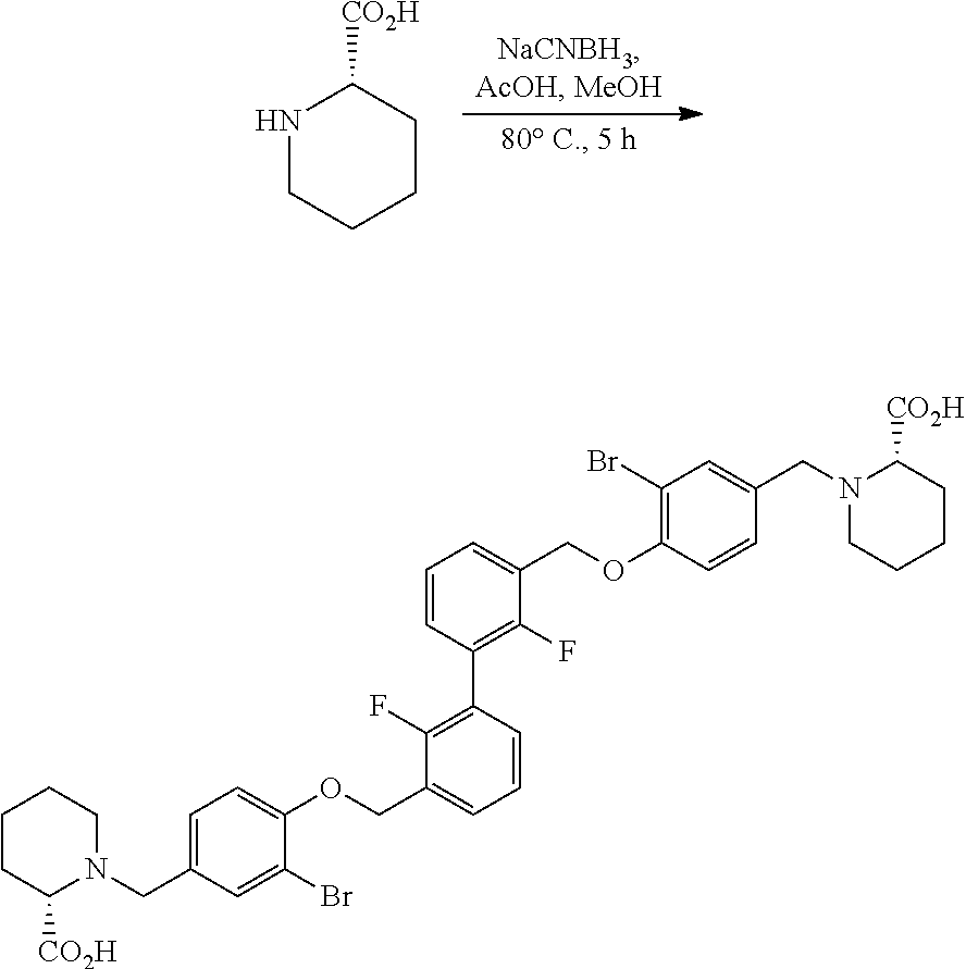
N1C([CO2H])CCCC1.C1=CC(C2=C(F)C(COC3=CC=C(CN4C([CO2H])CCCC4)C=C3Br)=CC=C2)=C(F)C(COC2=C(Br)C=C(CN3C([CO2H])CCCC3)C=C2)=C1
